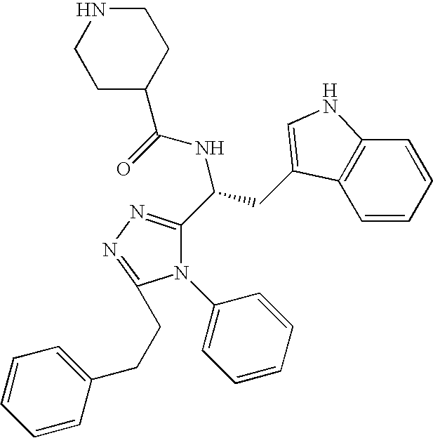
N1(C2=CC=CC=C2)C(C(CC2=CNC3=C2C=CC=C3)NC(=O)C2CCNCC2)=NN=C1CCC1=CC=CC=C1
